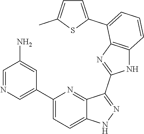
C1(C2=CN=CC(N)=C2)=CC=C2C(=N1)C(C1=NC3=C(N1)C=CC=C3C1=CC=C(C)S1)=NN2
